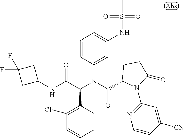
C1=CC(C(C(NC2CC(F)(F)C2)=O)N(C(=O)C2N(C3=NC=CC([CN])=C3)C(=O)CC2)C2=CC(NS(C)(=O)=O)=CC=C2)=C(Cl)C=C1
